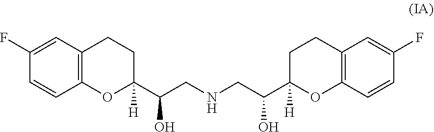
C1(F)=CC2=C(C=C1)OC(C(O)CNCC(C1([H])OC3=C(CC1)C=C(F)C=C3)O)([H])CC2
